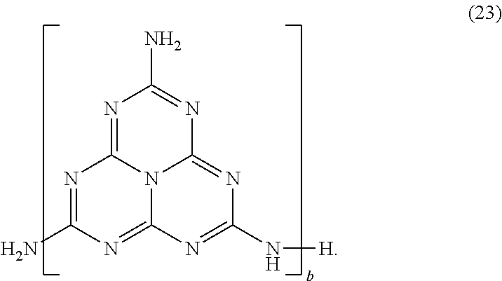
N1=C2N3C(=NC(N[H])=NC3=NC(N)=N2)N=C1N
